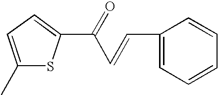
C1(C)=CC=C(C(=O)C=CC2=CC=CC=C2)S1
